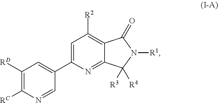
C1=C(C2=CC([RD])=C([RC])N=C2)N=C2C(=C1[R2])C(=O)N([R1])C2([R3])[R4]
